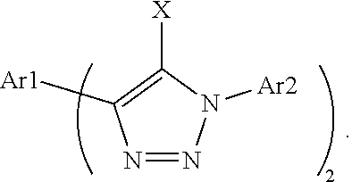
N1=NN([Ar2])C([X])=C1[Ar1]
